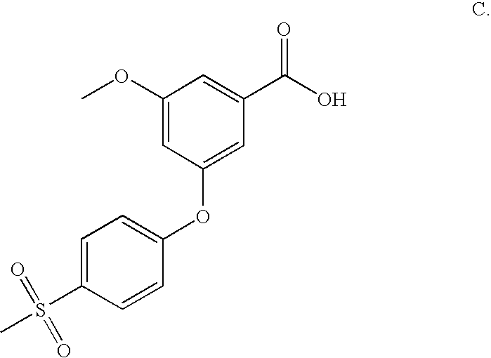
C1(OC)=CC(OC2=CC=C(S(C)(=O)=O)C=C2)=CC(C(O)=O)=C1
